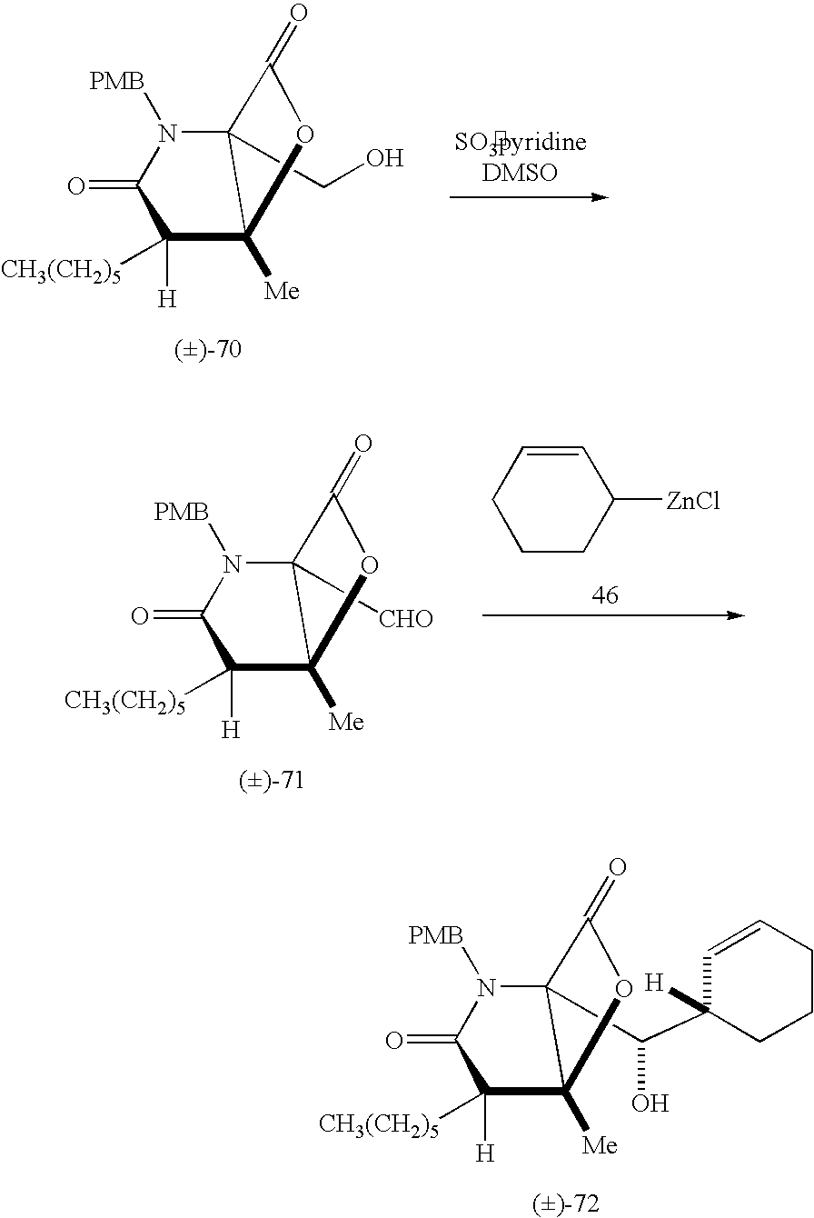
C12(CO)N([PMB])C(=O)C([H])([CH3(CH2)5])C1([Me])OC2=O.C12([CHO])N([PMB])C(=O)C([H])([CH3(CH2)5])C1([Me])OC2=O.C1=CCCCC1[ZnCl].C12(C(C3([H])CCCC=C3)O)N([PMB])C(=O)C([H])([CH3(CH2)5])C1([Me])OC2=O
